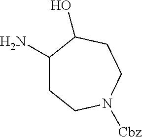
C1(N)CCN([Cbz])CCC1O
